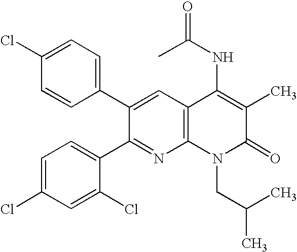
C1=CC(C2=CC3=C(N=C2C2=CC=C(Cl)C=C2Cl)N(CC(C)C)C(=O)C(C)=C3NC(C)=O)=CC=C1Cl
